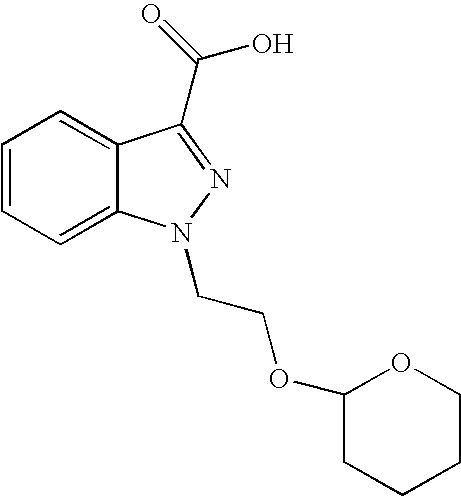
C1=CC=C2C(=C1)C(C(O)=O)=NN2CCOC1CCCCO1
